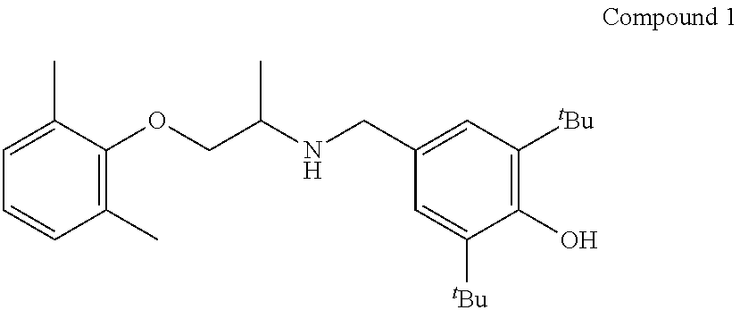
C1=C(C)C(OCC(NCC2=CC([tBu])=C(O)C([tBu])=C2)C)=C(C)C=C1
